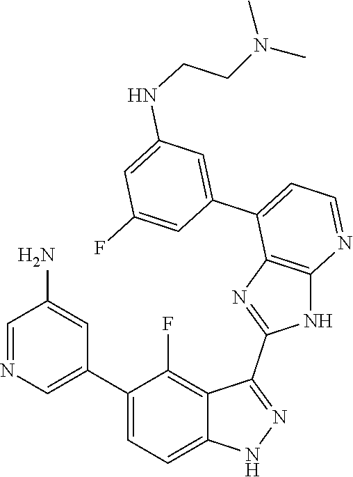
C1=NC=C(C2=CC=C3C(=C2F)C(C2=NC4=C(N2)N=CC=C4C2=CC(NCCN(C)C)=CC(F)=C2)=NN3)C=C1N
